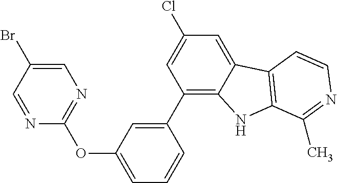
C1(C2=CC(OC3=NC=C(Br)C=N3)=CC=C2)=C2C(=CC(Cl)=C1)C1=C(N2)C(C)=NC=C1
